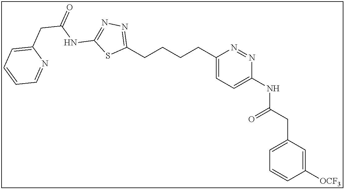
C1(CCCCC2=CC=C(NC(CC3=CC=CC([OCF3])=C3)=O)N=N2)=NN=C(NC(CC2=CC=CC=N2)=O)S1
